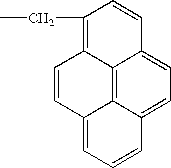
C1(CC)=C2C3=C4C(=CC=C3C=C1)C=CC=C4C=C2
